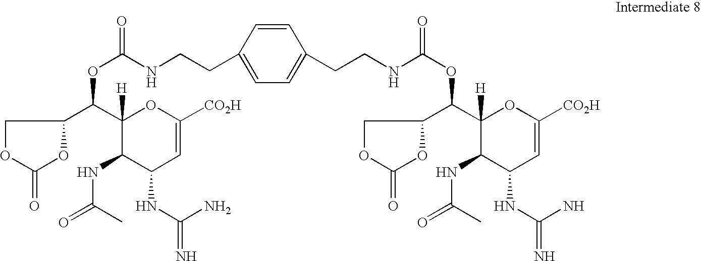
C1OC(=O)OC1C(C1([H])C(NC(=O)C)C(NC(N)=N)C=C([CO2H])O1)OC(NCCC1=CC=C(CCNC(OC(C2COC(=O)O2)C2([H])C(NC(=O)C)C(NC(N)=N)C=C([CO2H])O2)=O)C=C1)=O
